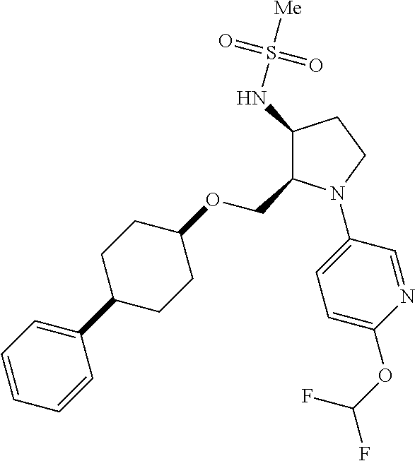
C1(NS([Me])(=O)=O)C(COC2CCC(C3=CC=CC=C3)CC2)N(C2=CC=C(OC(F)F)N=C2)CC1
